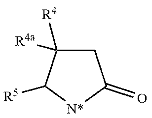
C1C([R4])([R4a])C([R5])[N*]C1=O
